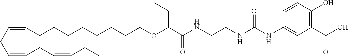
C1(C(O)=O)=C(O)C=CC(NC(NCCNC(C(OCCCCCCCCC=CCC=CCC=CCC)CC)=O)=O)=C1
